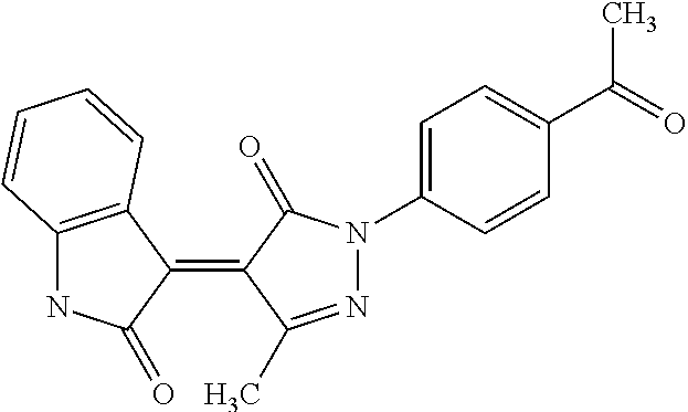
C12=C(C(=C3C(C)=NN(C4=CC=C(C(C)=O)C=C4)C3=O)C(=O)N1)C=CC=C2
